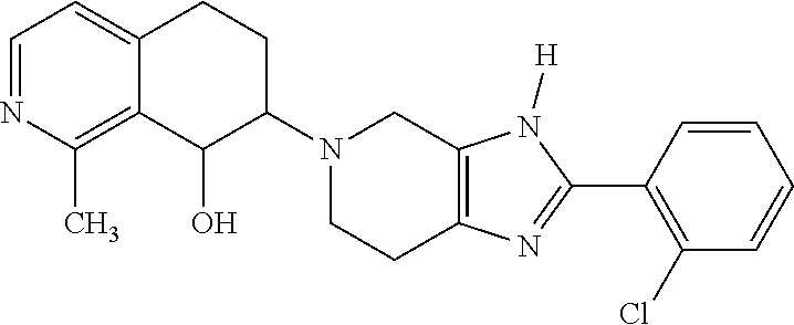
C12=C(C)N=CC=C1CCC(N1CCC3=C(C1)N([H])C(C1=C(Cl)C=CC=C1)=N3)C2O
